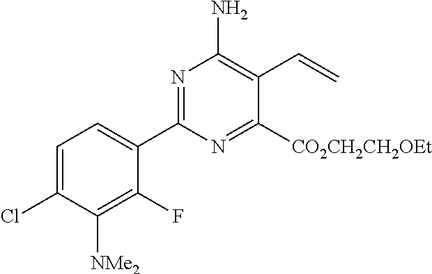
C1(C2=NC(N)=C(C=C)C([CO2CH2CH2OEt])=N2)=CC=C(Cl)C([NMe2])=C1F
